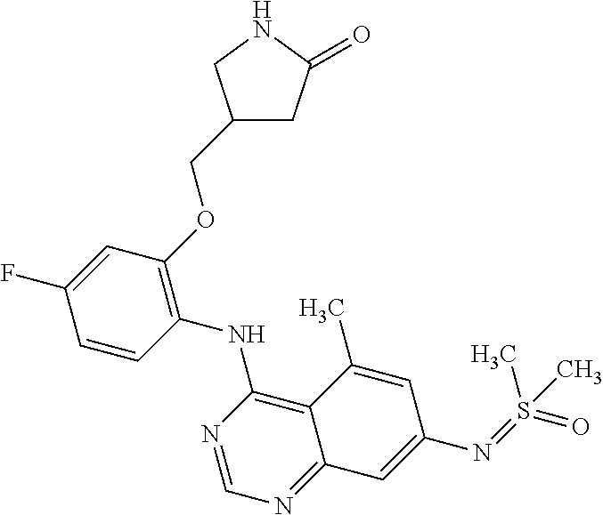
C1=CC(NC2=C3C(=NC=N2)C=C(N=S(=O)(C)C)C=C3C)=C(OCC2CC(=O)NC2)C=C1F
